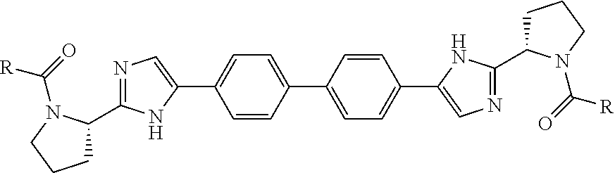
C1=C(C2=CN=C(C3CCCN3C(=O)[R])N2)C=CC(C2=CC=C(C3=CN=C(C4CCCN4C(=O)[R])N3)C=C2)=C1
